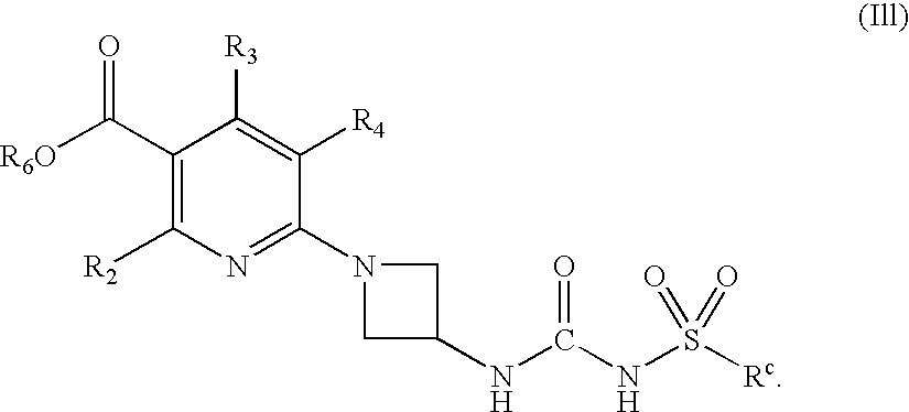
C1(C([R6O])=O)=C([R2])N=C(N2CC(NC(NS([Rc])(=O)=O)=O)C2)C([R4])=C1[R3]
